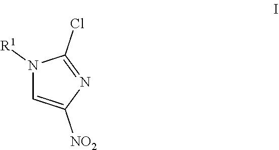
N1([R1])C=C([NO2])N=C1Cl
